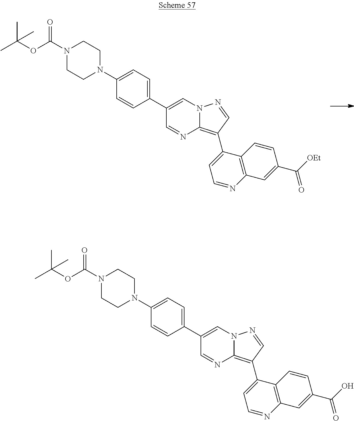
C1(C2=CC=C(N3CCN(C(OC(C)(C)C)=O)CC3)C=C2)=CN2C(=C(C3=CC=NC4=C3C=CC(C(=O)[OEt])=C4)C=N2)N=C1.C1(C2=CC=C(N3CCN(C(OC(C)(C)C)=O)CC3)C=C2)=CN2C(=C(C3=CC=NC4=C3C=CC(C(=O)O)=C4)C=N2)N=C1
